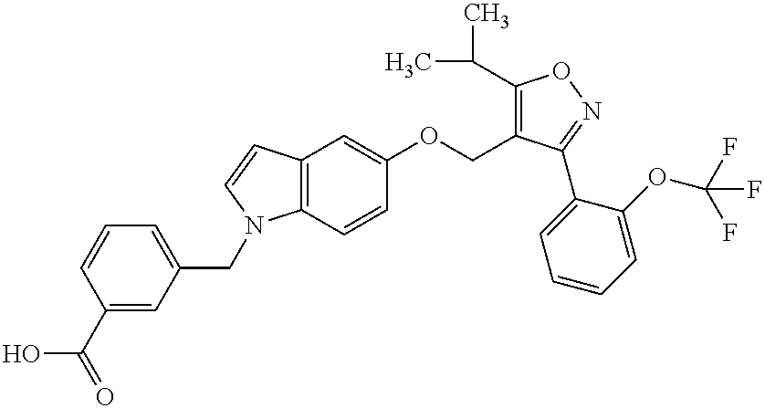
OC(=O)C1=CC(CN2C3=C(C=C(OCC4=C(C(C)C)ON=C4C4=CC=CC=C4OC(F)(F)F)C=C3)C=C2)=CC=C1
